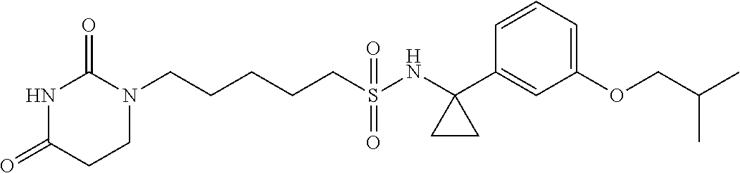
C(CCCS(NC1(C2=CC(OCC(C)C)=CC=C2)CC1)(=O)=O)CN1C(=O)NC(=O)CC1
